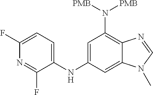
C12=C(N([PMB])[PMB])C=C(NC3=CC=C(F)N=C3F)C=C1N(C)C=N2
